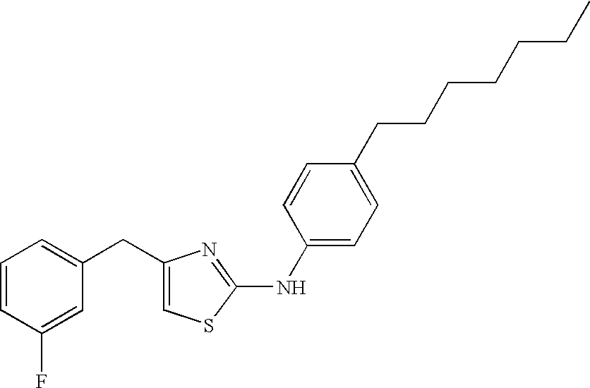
C1=CC(F)=CC(CC2=CSC(NC3=CC=C(CCCCCCC)C=C3)=N2)=C1
